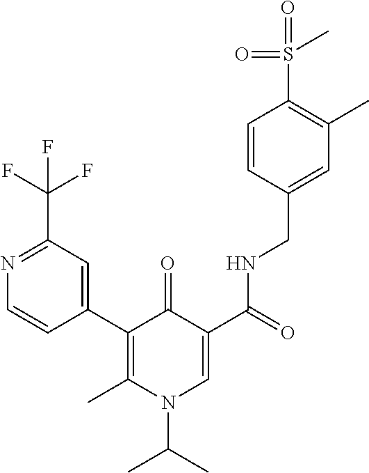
C1=CC(C2=C(C)N(C(C)C)C=C(C(=O)NCC3=CC(C)=C(S(C)(=O)=O)C=C3)C2=O)=CC(C(F)(F)F)=N1
